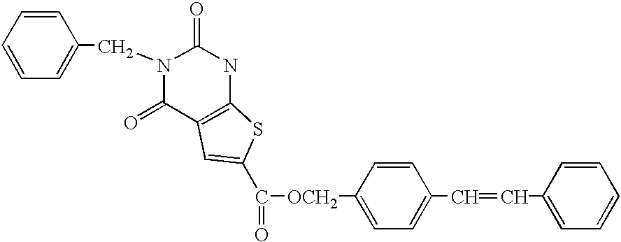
C1=CC=CC=C1CN1C(=O)C2=C(NC1=O)SC(C([OCH2]C1=CC=C(C=CC3=CC=CC=C3)C=C1)=O)=C2
